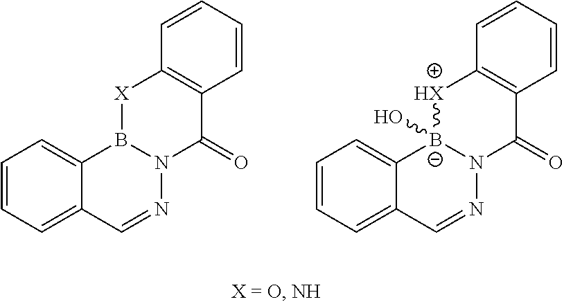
C1=CC=C2C(=C1)B1N(N=C2)C(=O)C2=C([X]1)C=CC=C2.C1=CC=C2C(=C1)[B-]1(O)N(N=C2)C(=O)C2=C([HX]1)C=CC=C2
